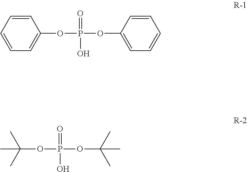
O(P(=O)(OC1=CC=CC=C1)O)C1=CC=CC=C1.O(P(=O)(OC(C)(C)C)O)C(C)(C)C
